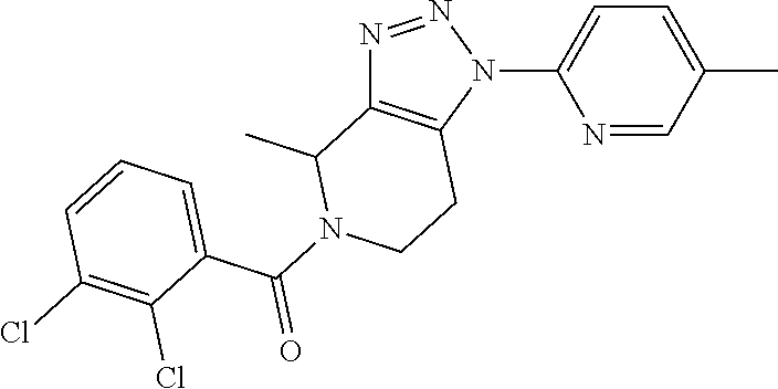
N1=NN(C2=CC=C(C)C=N2)C2=C1C(C)N(C(C1=CC=CC(Cl)=C1Cl)=O)CC2
